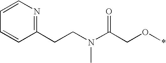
C1=CN=C(CCN(C(CO*)=O)C)C=C1
